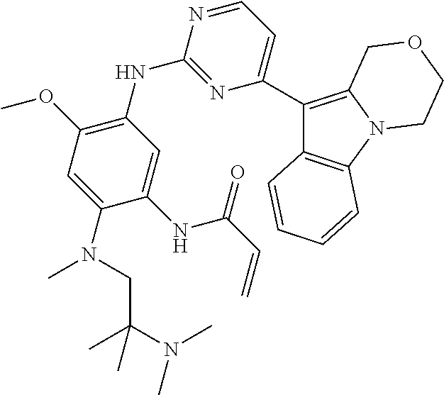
C12=C(C=CC=C1)C(C1=CC=NC(NC3=C(OC)C=C(N(C)CC(C)(N(C)C)C)C(NC(C=C)=O)=C3)=N1)=C1N2CCOC1
